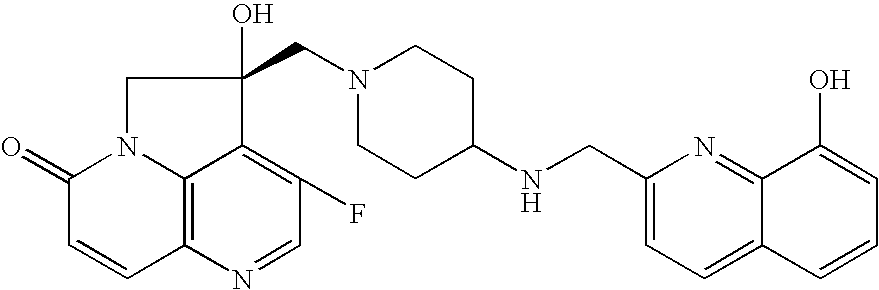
C12=C3N(C(=O)C=C1)CC(O)(CN1CCC(NCC4=CC=C5C(=N4)C(O)=CC=C5)CC1)C3=C(F)C=N2
